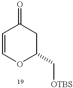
C1=COC(C[OTBS])CC1=O
